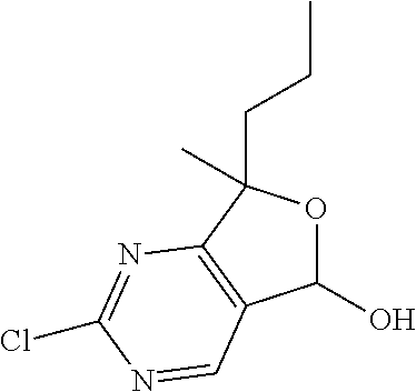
C1(O)OC(CCC)(C)C2=C1C=NC(Cl)=N2
